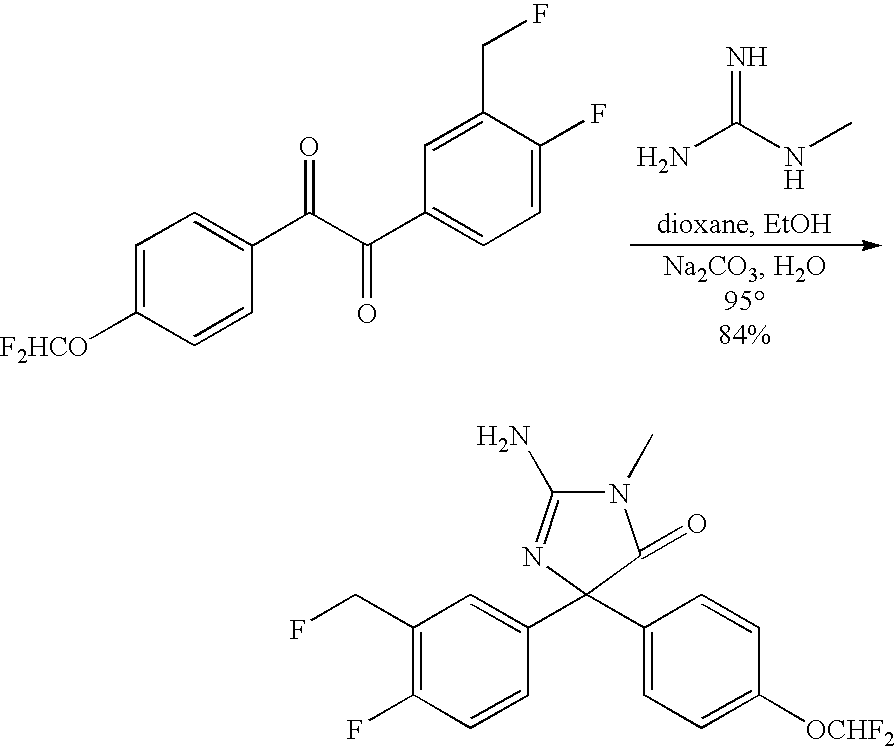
C1=C([F2HCO])C=CC(C(C(C2=CC=C(F)C(CF)=C2)=O)=O)=C1.N=C(NC)N.N1(C)C(N)=NC(C2=CC(CF)=C(F)C=C2)(C2=CC=C([OCHF2])C=C2)C1=O
